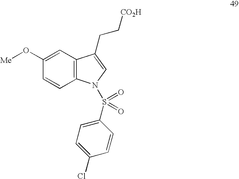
C1=C(O[Me])C=CC2=C1C(CC[CO2H])=CN2S(C1=CC=C(Cl)C=C1)(=O)=O
